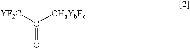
C(=O)([YF2C])[CHaYbFc]
